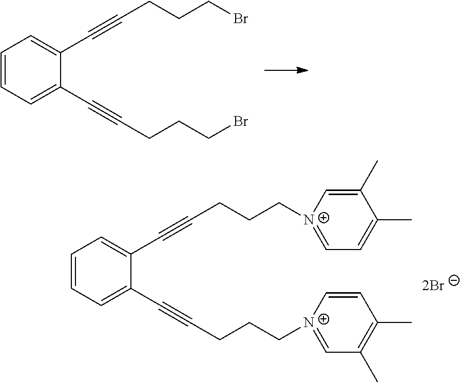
C1=CC=C(C#CCCCBr)C(C#CCCCBr)=C1.C1=CC=C(C#CCCC[N+]2=CC(C)=C(C)C=C2)C(C#CCCC[N+]2=CC=C(C)C(C)=C2)=C1
